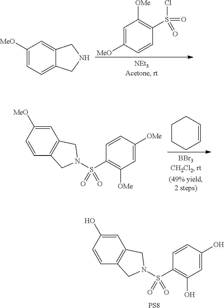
C1=C([MeO])C=CC(S(=O)(=O)Cl)=C1[OMe].C1([MeO])=CC=C2C(=C1)CNC2.C1CCC=CC1.C1=C([MeO])C=CC2=C1CN(S(C1=C([OMe])C=C([OMe])C=C1)(=O)=O)C2.C1=C(O)C=CC2=C1CN(S(C1=C(O)C=C(O)C=C1)(=O)=O)C2.[PS8]
